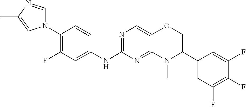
N1(C2=C(F)C=C(NC3=NC=C4C(=N3)N(C)C(C3=CC(F)=C(F)C(F)=C3)CO4)C=C2)C=NC(C)=C1
